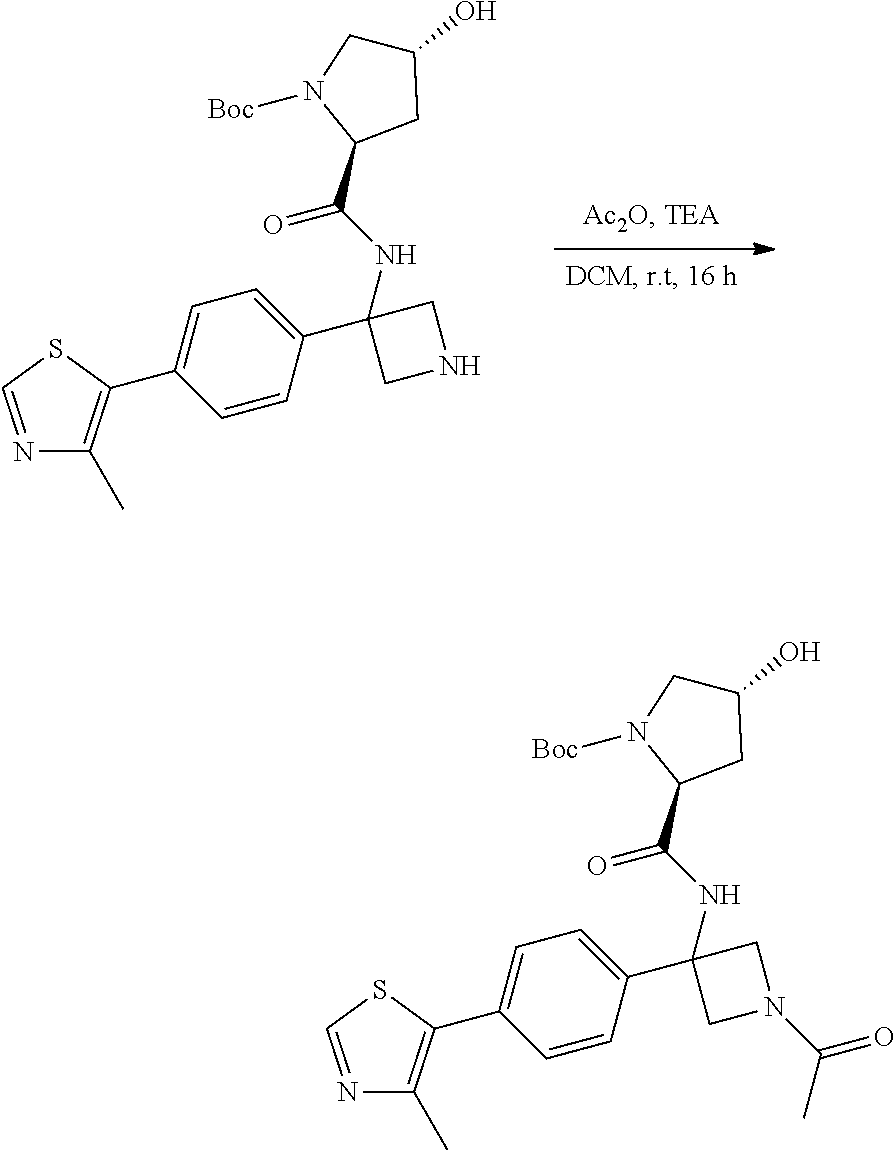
N1=CSC(C2=CC=C(C3(NC(C4CC(O)CN4[Boc])=O)CNC3)C=C2)=C1C.N1=CSC(C2=CC=C(C3(NC(C4CC(O)CN4[Boc])=O)CN(C(=O)C)C3)C=C2)=C1C
